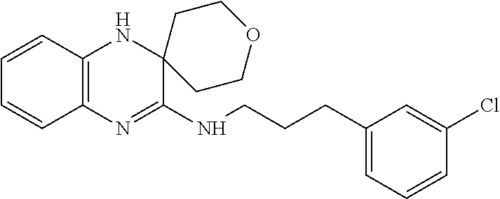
C1=CC2=C(C=C1)N=C(NCCCC1=CC=CC(Cl)=C1)C1(N2)CCOCC1
